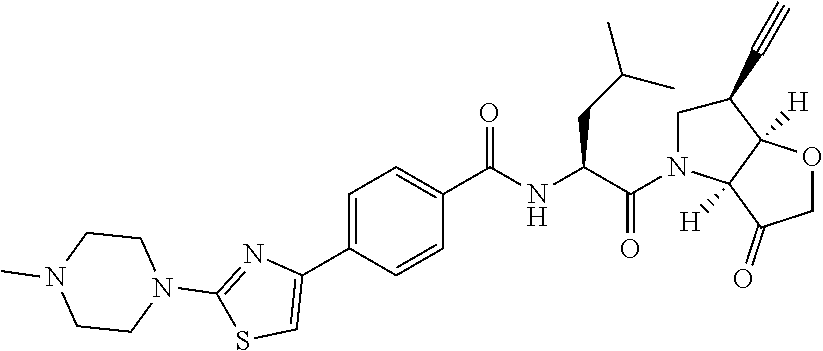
C1=C(C2=CSC(N3CCN(C)CC3)=N2)C=CC(C(=O)NC(CC(C)C)C(=O)N2CC(C#C)C3([H])C2([H])C(=O)CO3)=C1
